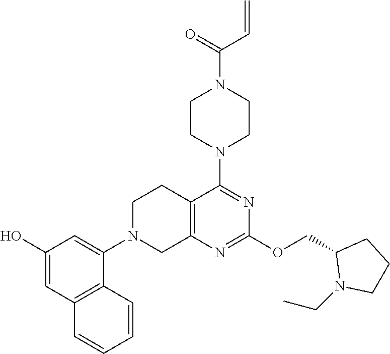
C12=C(N=C(OCC3N(CC)CCC3)N=C1N1CCN(C(C=C)=O)CC1)CN(C1=CC(O)=CC3=C1C=CC=C3)CC2
